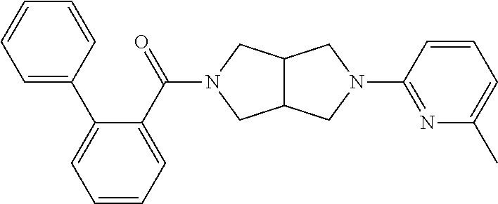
C12C(CN(C(C3=CC=CC=C3C3=CC=CC=C3)=O)C1)CN(C1=NC(C)=CC=C1)C2
